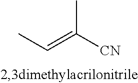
C(=CC)([CN])C
